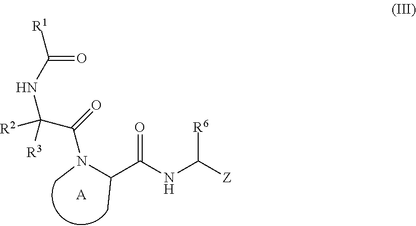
N(C(C(NC([Z])[R6])=O)C)(C(C(NC(=O)[R1])([R3])[R2])=O)C.[A]
